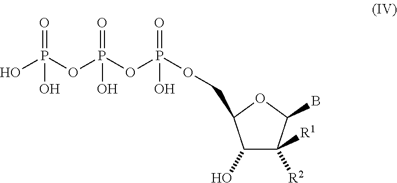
OP(OP(OP(OCC1C(O)C([R1])([R2])C(B)O1)(=O)O)(=O)O)(=O)O
